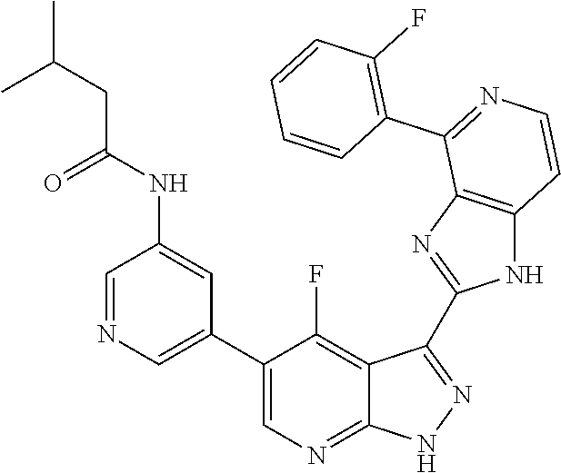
C1=NC=C(C2=CN=C3C(=C2F)C(C2=NC4=C(N2)C=CN=C4C2=C(F)C=CC=C2)=NN3)C=C1NC(CC(C)C)=O
